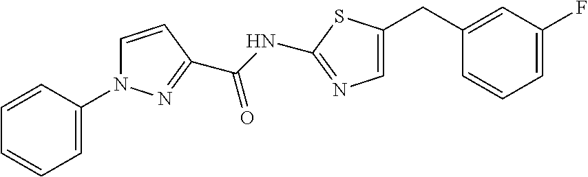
C1(CC2=CN=C(NC(=O)C3=NN(C4=CC=CC=C4)C=C3)S2)=CC(F)=CC=C1
